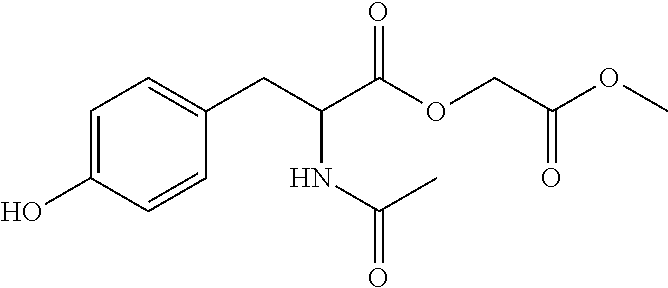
OC1=CC=C(CC(C(OCC(OC)=O)=O)NC(=O)C)C=C1
